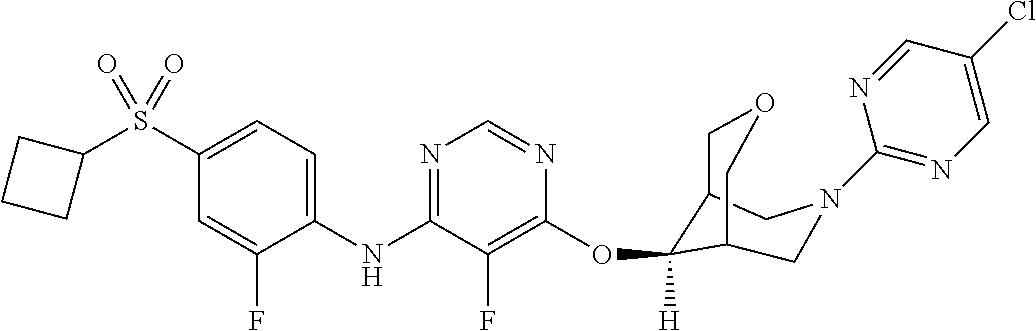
C1(NC2=NC=NC(OC3([H])C4COCC3CN(C3=NC=C(Cl)C=N3)C4)=C2F)=CC=C(S(C2CCC2)(=O)=O)C=C1F
